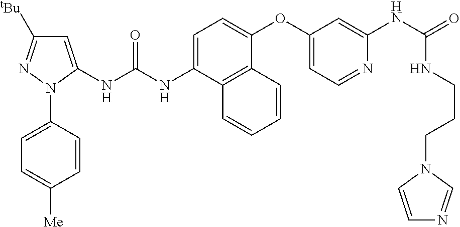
C1=C(NC(NC2=CC([tBu])=NN2C2=CC=C([Me])C=C2)=O)C2=C(C(OC3=CC=NC(NC(=O)NCCCN4C=CN=C4)=C3)=C1)C=CC=C2
